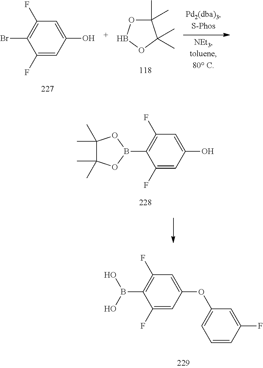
C1(F)=CC(O)=CC(F)=C1B1OC(C)(C)C(C)(C)O1.C1(F)=CC(OC2=CC=CC(F)=C2)=CC(F)=C1B(O)O.C1(C)(C)OBOC1(C)C.C1(F)=CC(O)=CC(F)=C1Br
